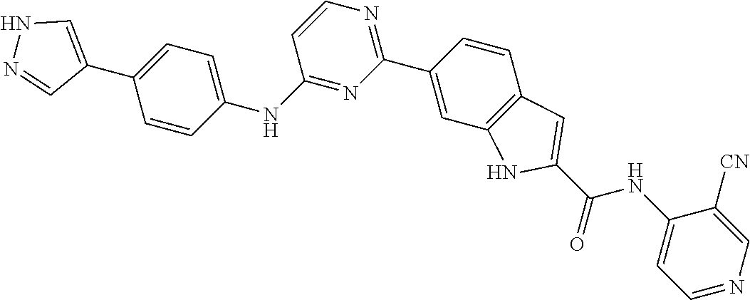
N1=C(NC2=CC=C(C3=CNN=C3)C=C2)C=CN=C1C1=CC2=C(C=C1)C=C(C(NC1=CC=NC=C1[CN])=O)N2
